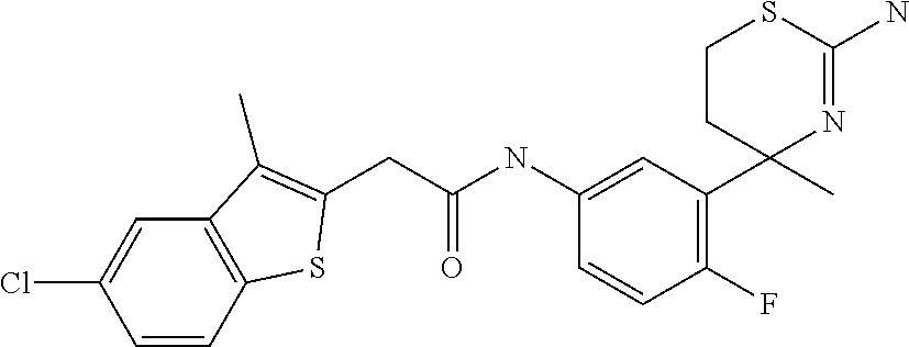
C(C(NC1=CC(C2(C)N=C(N)SCC2)=C(F)C=C1)=O)C1=C(C)C2=C(C=CC(Cl)=C2)S1
